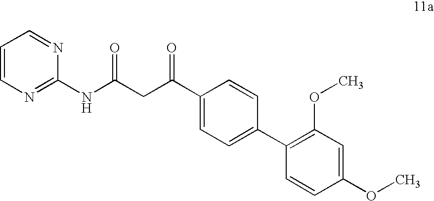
C(C(C1=CC=C(C2=C(OC)C=C(OC)C=C2)C=C1)=O)C(NC1=NC=CC=N1)=O
